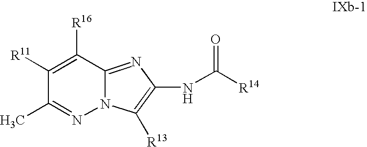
C1(C)=NN2C(=NC(NC([R14])=O)=C2[R13])C([R16])=C1[R11]
